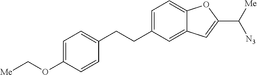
C1=C(CCC2=CC=C(OC[Me])C=C2)C=C2C(=C1)OC(C([Me])[N3])=C2
